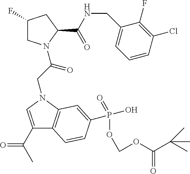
C1(F)CN(C(=O)CN2C3=C(C(C(C)=O)=C2)C=CC(P(=O)(OCOC(C(C)(C)C)=O)O)=C3)C(C(NCC2=CC=CC(Cl)=C2F)=O)C1
